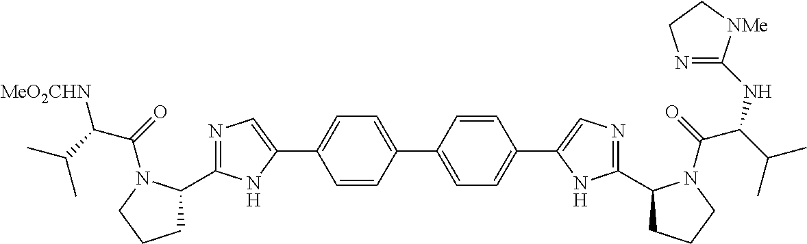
N1=C(C2CCCN2C(=O)C(C(C)C)[MeO2CHN])NC(C2=CC=C(C3=CC=C(C4=CN=C(C5CCCN5C(=O)C(C(C)C)NC5=NCC[NMe]5)N4)C=C3)C=C2)=C1
